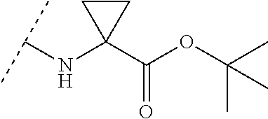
C(NC1(C(OC(C)(C)C)=O)CC1)(C)C
